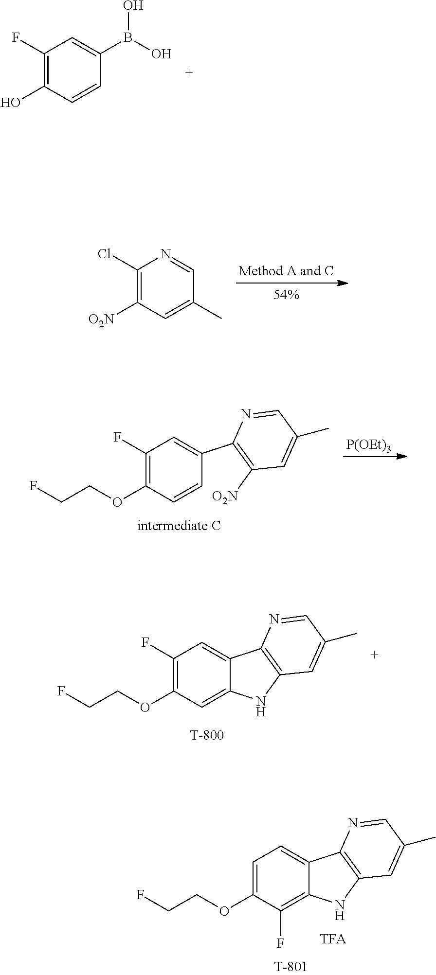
C1(F)=C(O)C=CC(B(O)O)=C1.C1(Cl)=C([O2N])C=C(C)C=N1.[P(OEt)3].C1(F)=C(OCCF)C=CC(C2=C([O2N])C=C(C)C=N2)=C1.C1(F)=C(OCCF)C=C2C(=C1)C1=C(N2)C=C(C)C=N1.C1=C(OCCF)C(F)=C2C(=C1)C1=C(N2)C=C(C)C=N1
